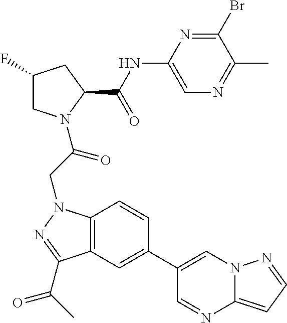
C12=C(N(CC(=O)N3CC(F)CC3C(NC3=CN=C(C)C(Br)=N3)=O)N=C1C(=O)C)C=CC(C1=CN3C(=CC=N3)N=C1)=C2
